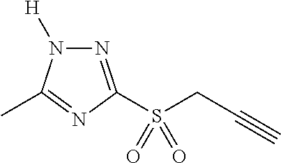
N1=C(S(CC#C)(=O)=O)N=C(C)N1[H]
